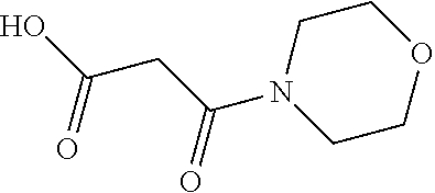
OC(CC(N1CCOCC1)=O)=O
